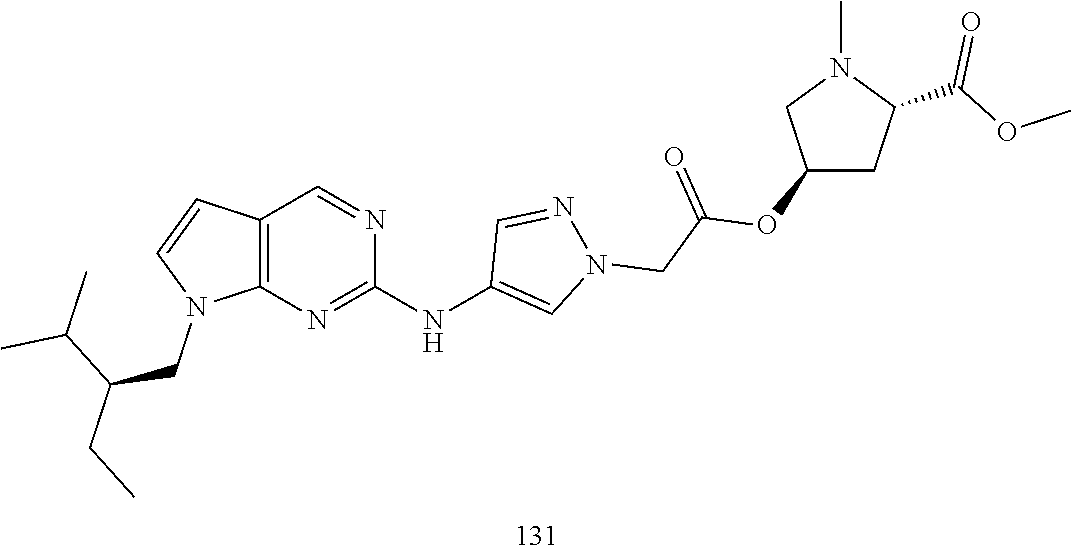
N1=CC(NC2=NC3=C(C=CN3CC(CC)C(C)C)C=N2)=CN1CC(OC1CC(C(OC)=O)N(C)C1)=O
